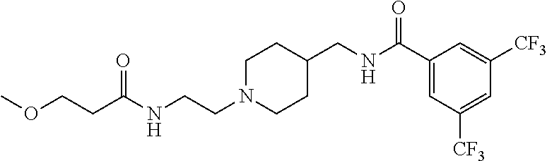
N(CCN1CCC(CNC(C2=CC([CF3])=CC([CF3])=C2)=O)CC1)C(CCOC)=O
